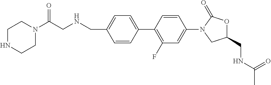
C1=CC(C2=C(F)C=C(N3CC(CNC(C)=O)OC3=O)C=C2)=CC=C1CNCC(N1CCNCC1)=O
